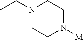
N1(CC)CCN([M])CC1
